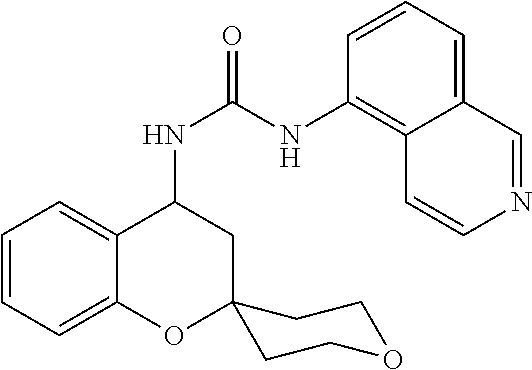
C1=CC=C2C(=C1)C(NC(NC1=C3C=CN=CC3=CC=C1)=O)CC1(O2)CCOCC1
